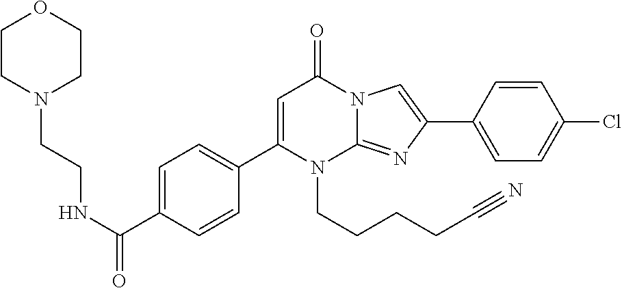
C1(C2=CC=C(C(NCCN3CCOCC3)=O)C=C2)=CC(=O)N2C(=NC(C3=CC=C(Cl)C=C3)=C2)N1CCCCC#N
